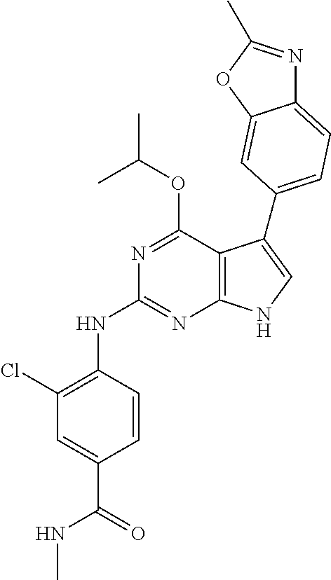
N(C1=NC2=C(C(OC(C)C)=N1)C(C1=CC=C3N=C(C)OC3=C1)=CN2)C1=C(Cl)C=C(C(=O)NC)C=C1
